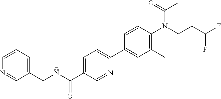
N1=CC(CNC(C2=CC=C(C3=CC(C)=C(N(C(=O)C)CCC(F)F)C=C3)N=C2)=O)=CC=C1
